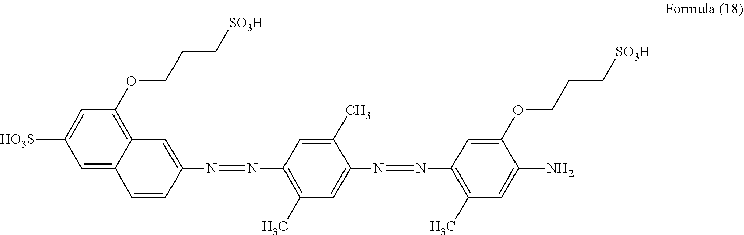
C1=CC(N=NC2=C(C)C=C(N=NC3=C(C)C=C(N)C(OCCC[SO3H])=C3)C(C)=C2)=CC2=C(OCCC[SO3H])C=C([HO3S])C=C12
